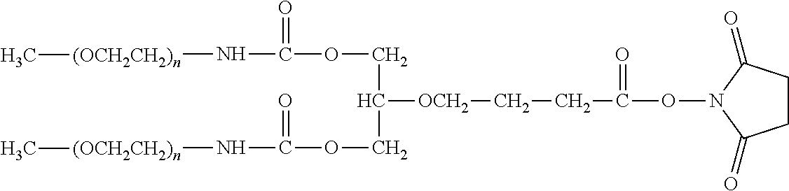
[(OCH2CH2)n](NC(=O)OCC(COC(N[(OCH2CH2)n]C)=O)[OCH2]CCC(=O)ON1C(=O)CCC1=O)C
